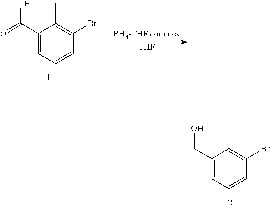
C1(CO)=CC=CC(Br)=C1C.C1(C(=O)O)=CC=CC(Br)=C1C.[THF]
